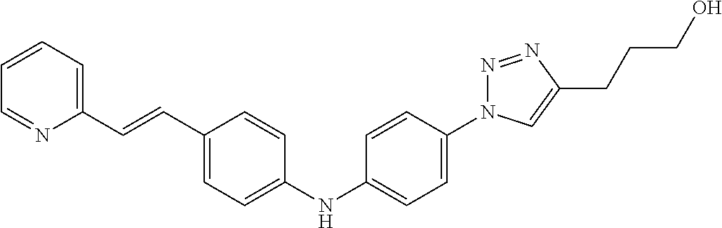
N(C1=CC=C(N2N=NC(CCCO)=C2)C=C1)C1=CC=C(C=CC2=CC=CC=N2)C=C1
